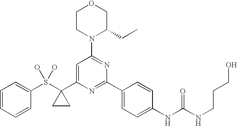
C1CN(C2=NC(C3=CC=C(NC(NCCCO)=O)C=C3)=NC(C3(S(O)(O)C4=CC=CC=C4)CC3)=C2)C(CC)CO1
